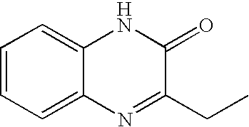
C1=CC=C2C(=C1)NC(=O)C(CC)=N2
